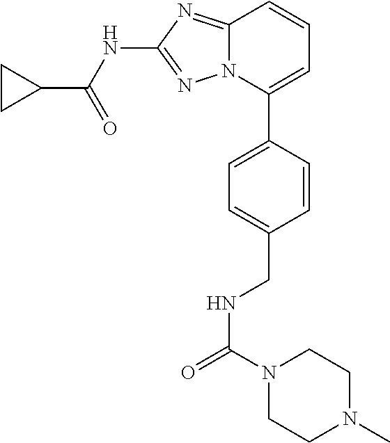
C12=NC(NC(C3CC3)=O)=NN1C(C1=CC=C(CNC(=O)N3CCN(C)CC3)C=C1)=CC=C2
